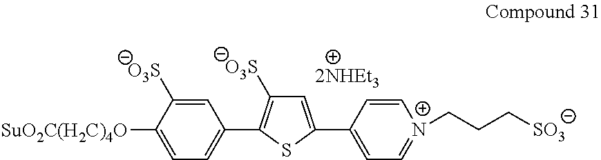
C1=C([O3S])C([SuO2C(H2C)4O])=CC=C1C1=C([O3S])C=C(C2=CC=[N+](CCC[SO3])C=C2)S1
